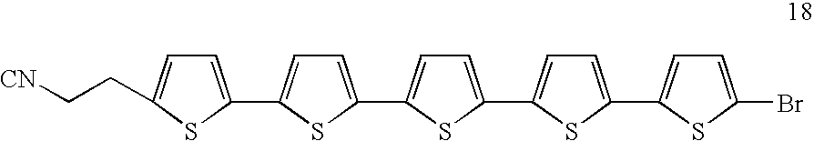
[CN]CCC1=CC=C(C2=CC=C(C3=CC=C(C4=CC=C(C5=CC=C(Br)S5)S4)S3)S2)S1
